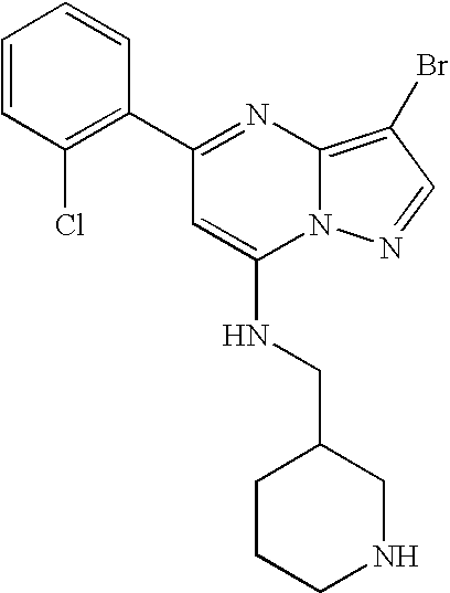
C1(C2=NC3=C(Br)C=NN3C(NCC3CCCNC3)=C2)=C(Cl)C=CC=C1
